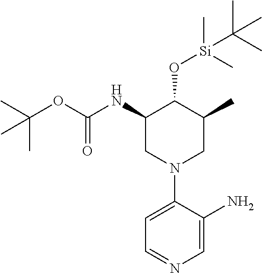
CC(OC(=O)NC1CN(C2=CC=NC=C2N)CC(C)C1O[Si](C(C)(C)C)(C)C)(C)C
